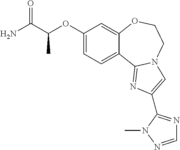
C1(OC(C)C(=O)N)=CC=C2C(=C1)OCCN1C2=NC(C2=NC=NN2C)=C1
